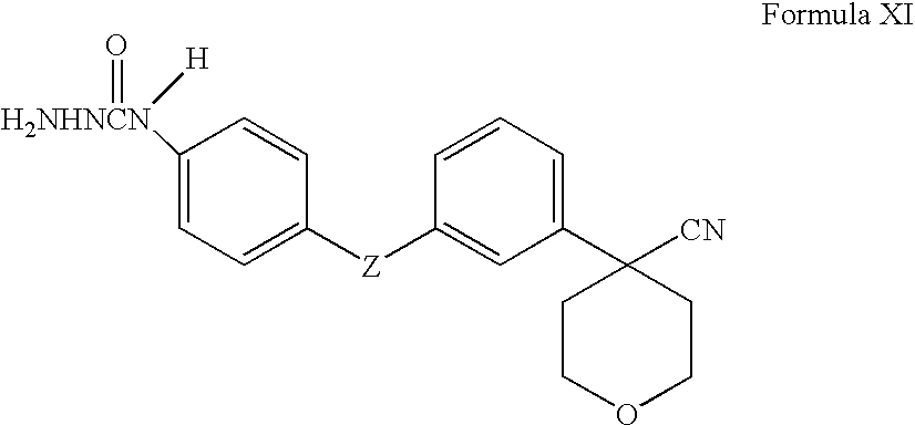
C1=C([H2NHNCN]([H])=O)C=CC([Z]C2=CC(C3([CN])CCOCC3)=CC=C2)=C1
